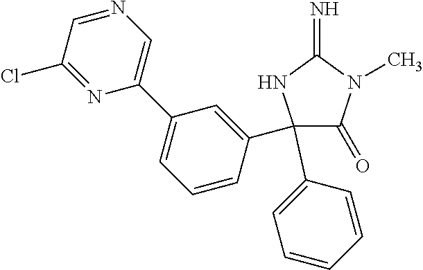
C1(C2=CC=CC=C2)(C2=CC(C3=CN=CC(Cl)=N3)=CC=C2)C(=O)N(C)C(=N)N1
